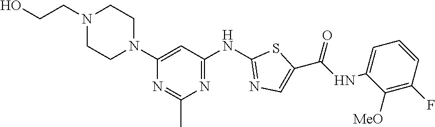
N1(CCO)CCN(C2=CC(NC3=NC=C(C(NC4=CC=CC(F)=C4[MeO])=O)S3)=NC(C)=N2)CC1
